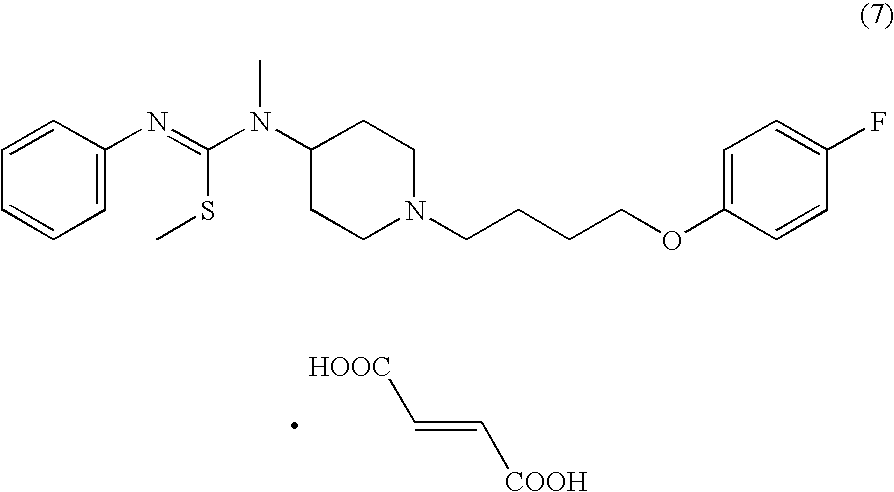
C1=C(N=C(N(C2CCN(CCCCOC3=CC=C(F)C=C3)CC2)C)SC)C=CC=C1.[HOOC]C=C[COOH]
